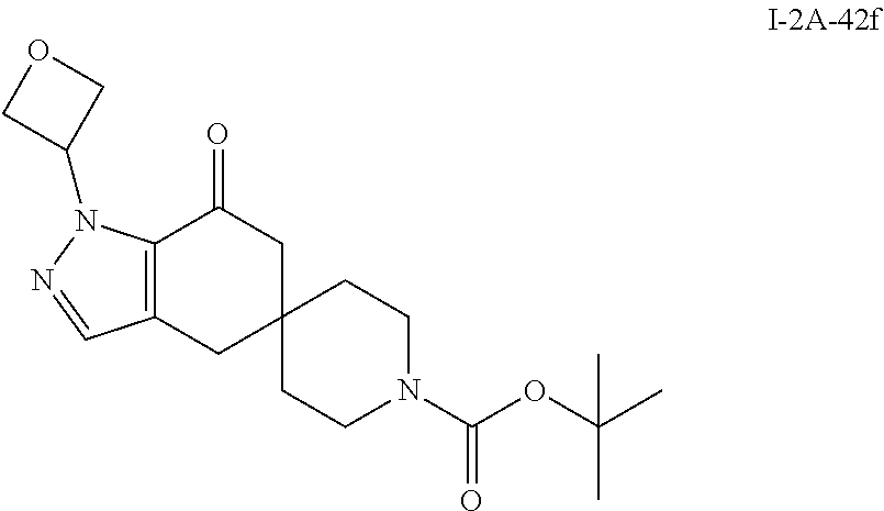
C12(CCN(C(OC(C)(C)C)=O)CC1)CC(=O)C1=C(C2)C=NN1C1COC1
